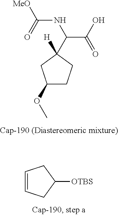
[MeO]C(NC(C(O)=O)C1([H])CC(OC)CC1)=O.C1=CCC([OTBS])C1
